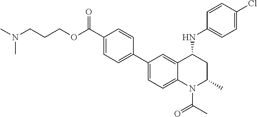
O(C(C1=CC=C(C2=CC=C3C(=C2)C(NC2=CC=C(Cl)C=C2)CC(C)N3C(C)=O)C=C1)=O)CCCN(C)C
